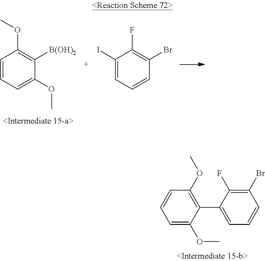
C1=CC=C(OC)C([B(OH)2])=C1OC.C1(I)=CC=CC(Br)=C1F.C1(C2=CC=CC(Br)=C2F)=C(OC)C=CC=C1OC
